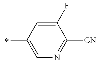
C1=C(C)C=C(F)C([CN])=N1
